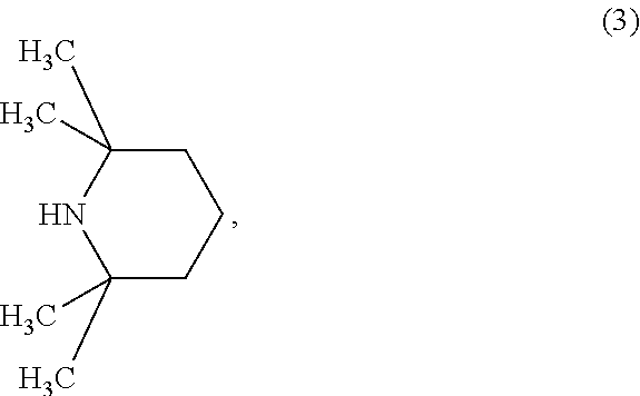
C1(C)(C)CCCC(C)(C)N1
